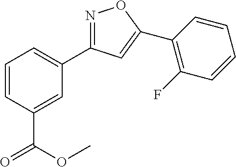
N1=C(C2=CC=CC(C(OC)=O)=C2)C=C(C2=C(F)C=CC=C2)O1
